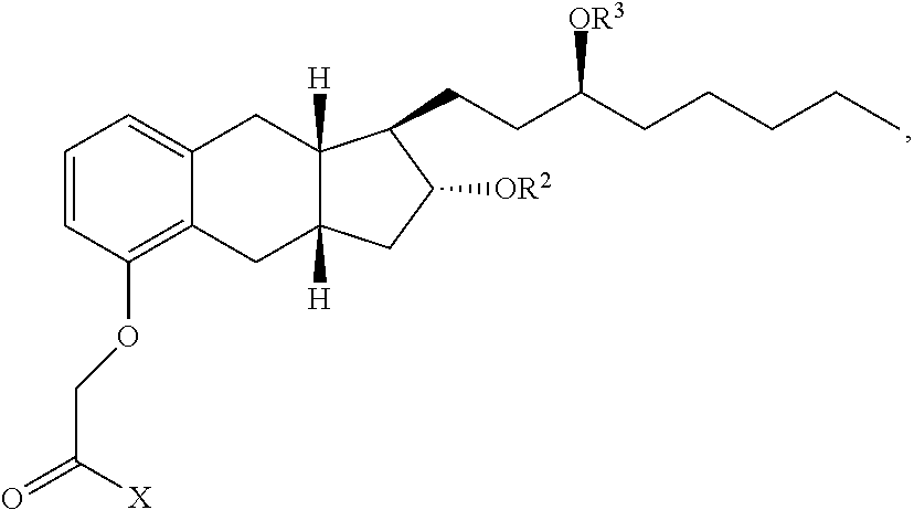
C1=CC(OCC(=O)[X])=C2C(=C1)CC1([H])C([H])(C2)CC([OR2])C1CCC(CCCCC)[OR3]
